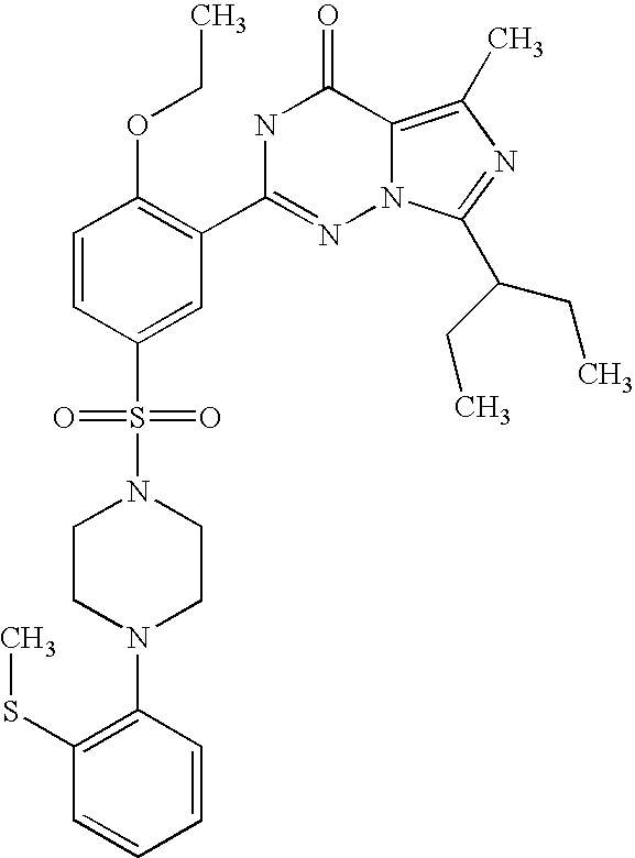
C1=CC(S(N2CCN(C3=C(SC)C=CC=C3)CC2)(=O)=O)=CC(C2=NN3C(=C(C)N=C3C(CC)CC)C(=O)N2)=C1OCC
